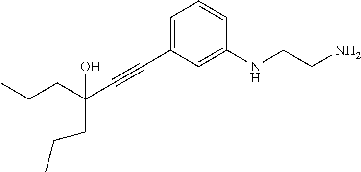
C(CC(C#CC1=CC=CC(NCCN)=C1)(CCC)O)C
